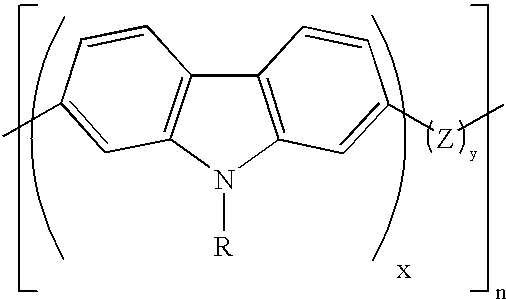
C12=C(C3=C(N1[R])C=C(C)C=C3)C=CC([Z]C)=C2
